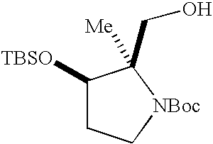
C1([TBSO])CC[NBoc]C1([Me])CO
